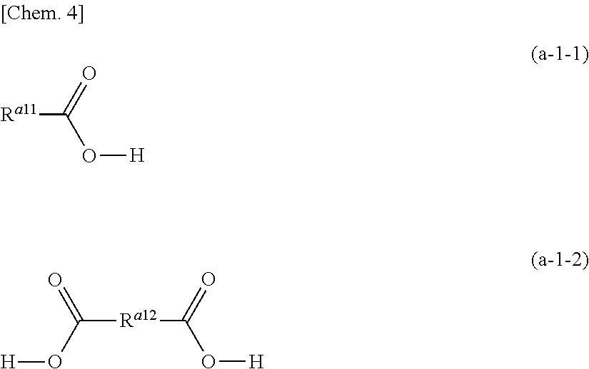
[Ra11]C(=O)O[H].[Ra12](C(=O)O[H])C(=O)O[H]
